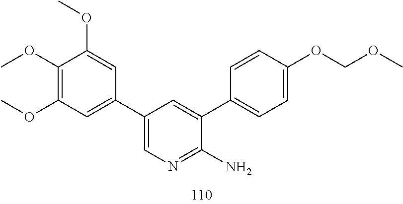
O(C)C1=C(OC)C(OC)=CC(C2=CN=C(N)C(C3=CC=C(OCOC)C=C3)=C2)=C1
